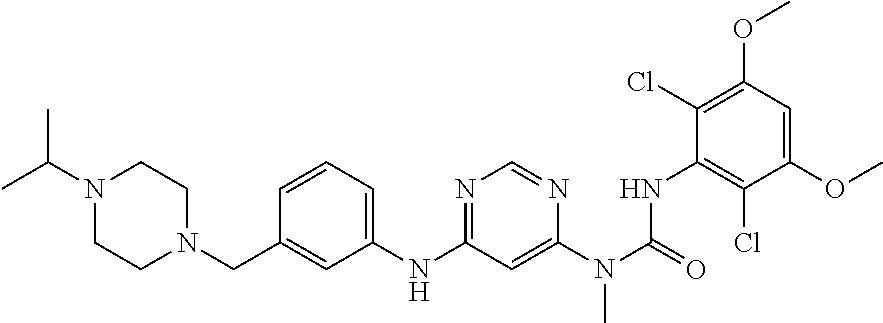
C1=C(CN2CCN(C(C)C)CC2)C=CC=C1NC1=NC=NC(N(C(=O)NC2=C(Cl)C(OC)=CC(OC)=C2Cl)C)=C1
